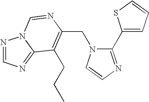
C(N1C(C2=CC=CS2)=NC=C1)C1=C(CCC)C2=NC=NN2C=N1
